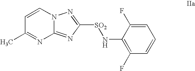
C1=CC(C)=NC2=NC([SO2]NC3=C(F)C=CC=C3F)=NN12
